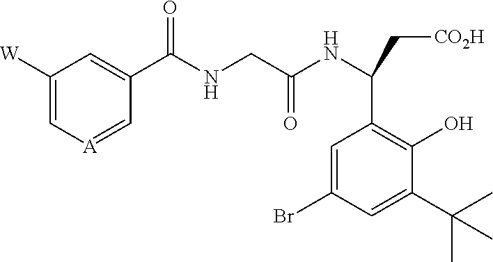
C1([W])=C[A]=CC(C(NCC(NC(C[CO2H])C2=C(O)C(C(C)(C)C)=CC(Br)=C2)=O)=O)=C1
